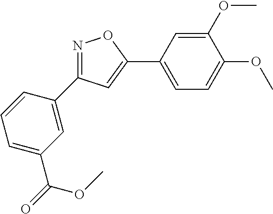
N1=C(C2=CC(C(OC)=O)=CC=C2)C=C(C2=CC=C(OC)C(OC)=C2)O1
